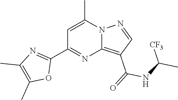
C12=C(C(=O)NC(C)[CF3])C=NN1C(C)=CC(C1=NC(C)=C(C)O1)=N2
